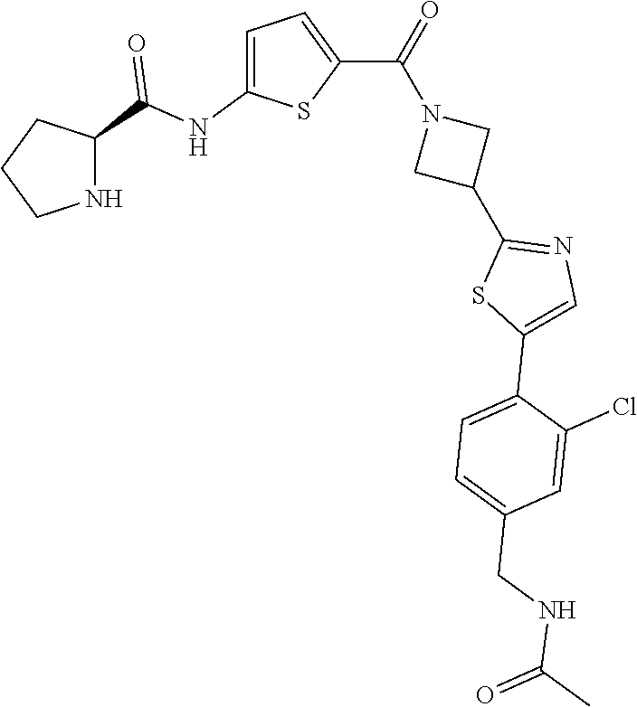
C1CNC(C(NC2=CC=C(C(=O)N3CC(C4=NC=C(C5=CC=C(CNC(C)=O)C=C5Cl)S4)C3)S2)=O)C1
